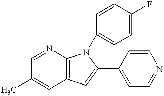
C12=C(N=CC(C)=C1)N(C1=CC=C(F)C=C1)C(C1=CC=NC=C1)=C2
